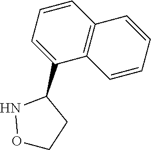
C1=CC2=C(C(C3NOCC3)=C1)C=CC=C2
